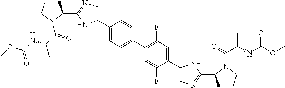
C1(C2CCCN2C(=O)C(NC(OC)=O)C)=NC=C(C2=CC=C(C3=C(F)C=C(C4=CN=C(C5CCCN5C(C(C)NC(OC)=O)=O)N4)C(F)=C3)C=C2)N1
